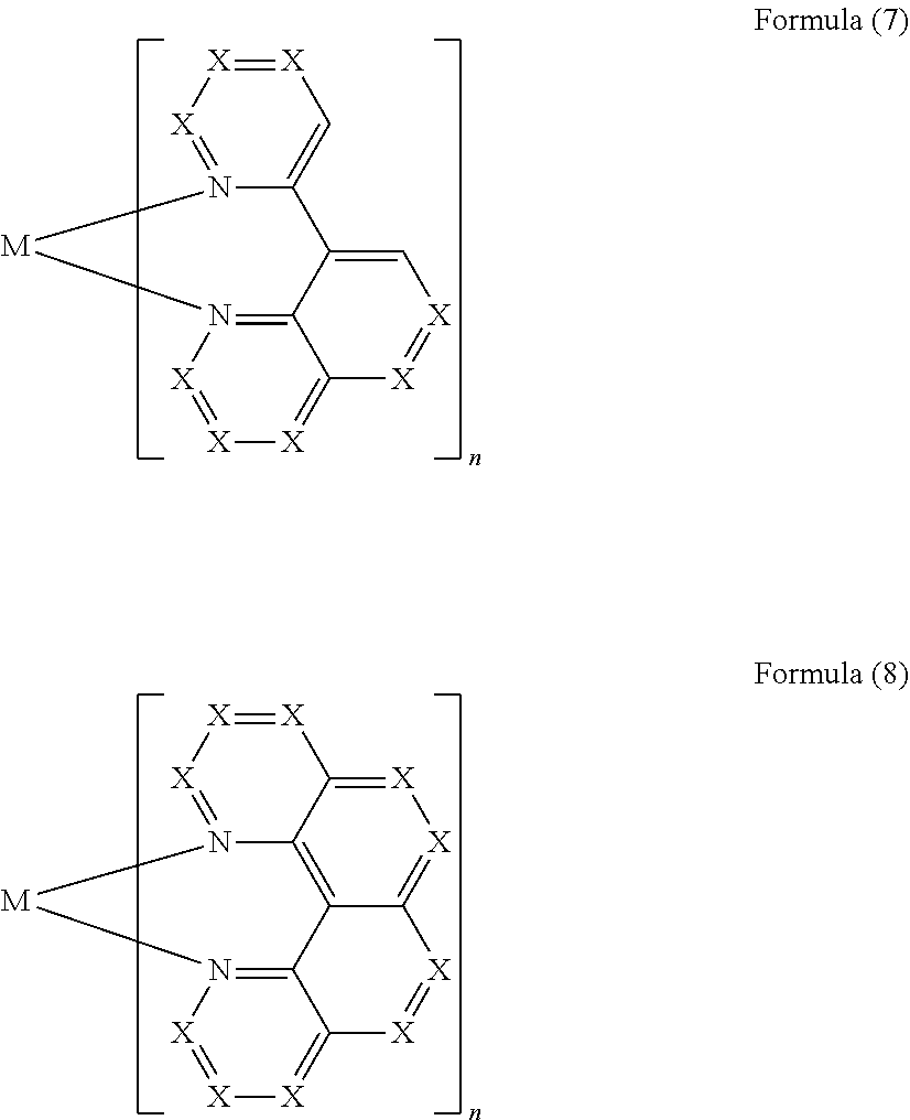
[X]1=[X]C=C2N(=[X]1)[M]N1=C3C2=C[X]=[X]C3=[X][X]=[X]1.[X]1=[X]C2=[X][X]=C3C4=C2N(=[X]1)[M]N1=C4C(=[X][X]=[X]1)[X]=[X]3
